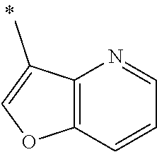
C12=C(C(C)=CO1)N=CC=C2
